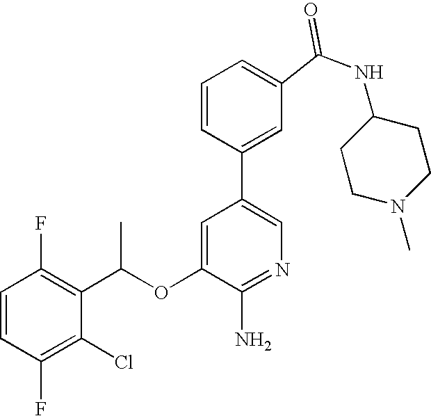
C1=CC(F)=C(C(OC2=CC(C3=CC(C(NC4CCN(C)CC4)=O)=CC=C3)=CN=C2N)C)C(Cl)=C1F
